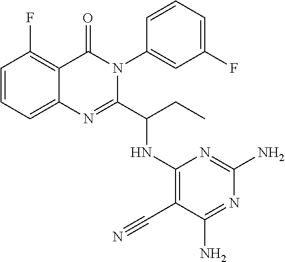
C1=CC=C2C(=C1F)C(=O)N(C1=CC(F)=CC=C1)C(C(CC)NC1=C(C#N)C(N)=NC(N)=N1)=N2
